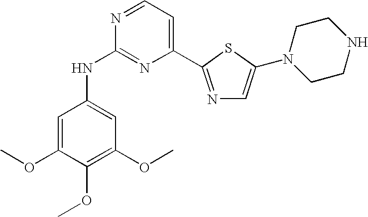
C1=C(OC)C(OC)=C(OC)C=C1NC1=NC(C2=NC=C(N3CCNCC3)S2)=CC=N1
